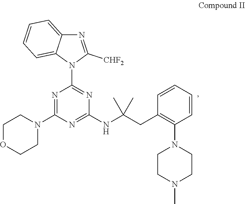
CN1CCN(C2=C(CC(NC3=NC(N4CCOCC4)=NC(N4C5=CC=CC=C5N=C4[CHF2])=N3)(C)C)C=CC=C2)CC1
